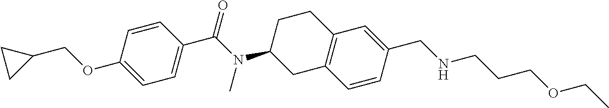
C1=CC(C(N(C2CC3=C(CC2)C=C(CNCCCOCC)C=C3)C)=O)=CC=C1OCC1CC1
